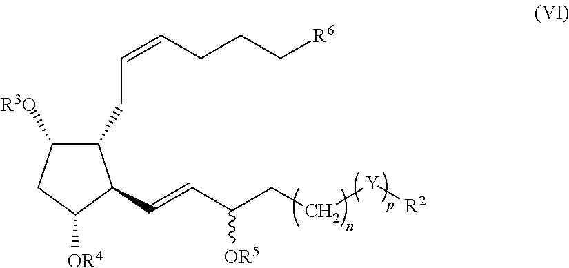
C1([R3O])CC([OR4])C(C=CC(CC[Y][R2])[OR5])C1CC=CCCC[R6]
